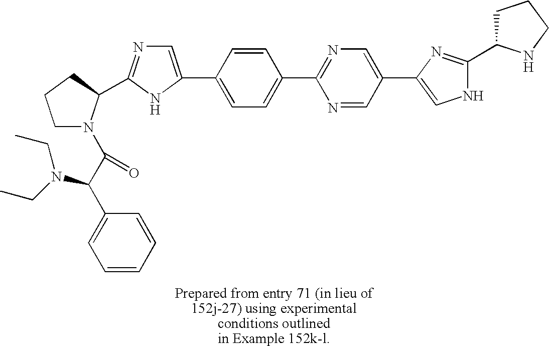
C1=NC(C2=CC=C(C3=CN=C(C4N(C(C(C5=CC=CC=C5)N(CC)CC)=O)CCC4)N3)C=C2)=NC=C1C1=CNC(C2CCCN2)=N1
